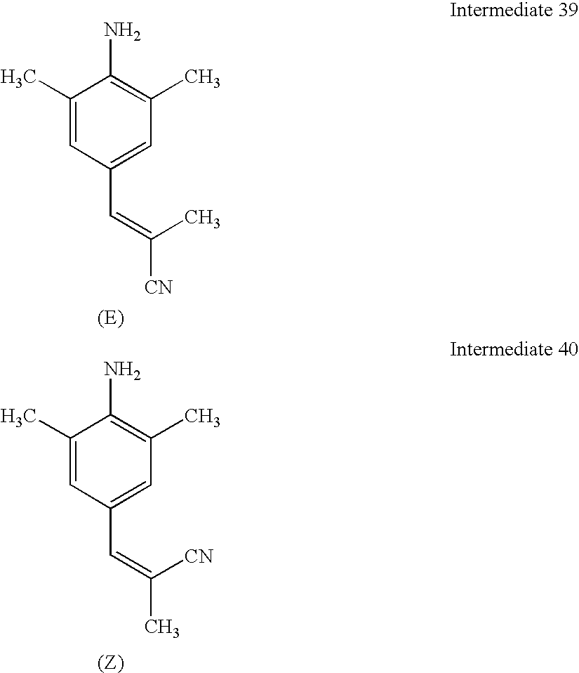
C1(C)=CC(C=C([CN])C)=CC(C)=C1N.C1(C)=CC(C=C(C)[CN])=CC(C)=C1N
